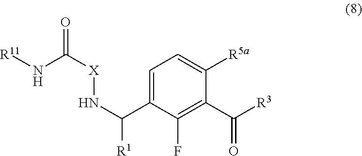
C1(C([R3])=O)=C(F)C(C(N[X]C(=O)N[R11])[R1])=CC=C1[R5a]
